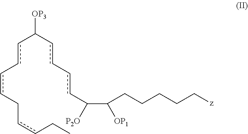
c(c-ccCccCC)C(cc-ccC(C([OP1])CCCCC[z])[P2O])[OP3]
